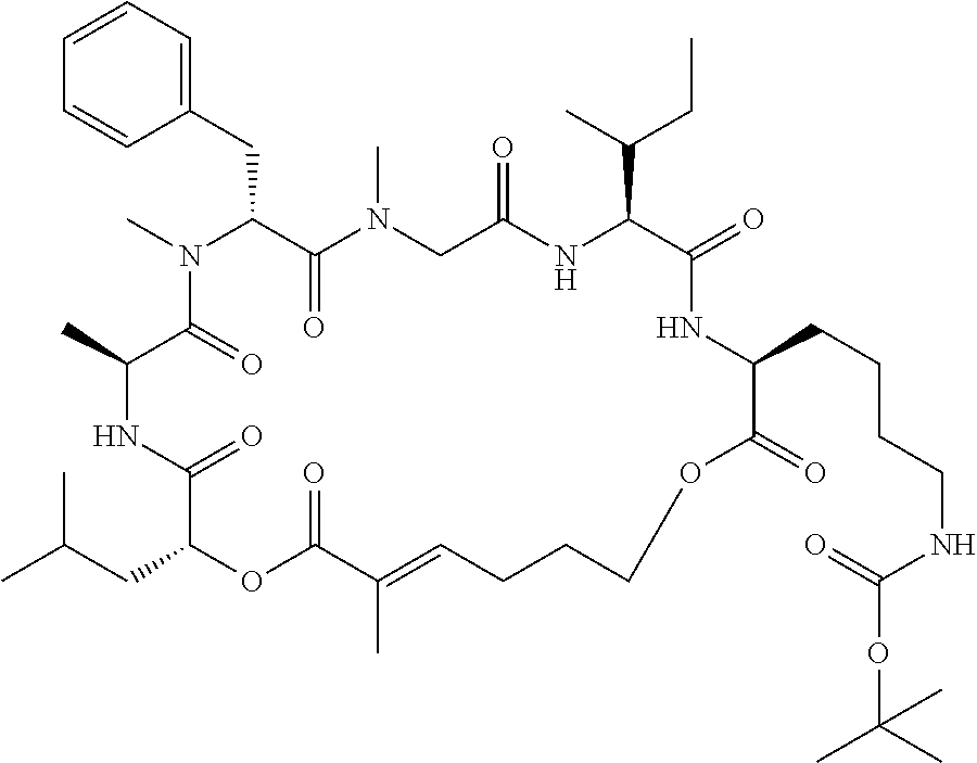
C1=CC=C(CC2C(=O)N(C)CC(=O)NC(C(C)CC)C(=O)NC(CCCCNC(=O)OC(C)(C)C)C(=O)OCCCC=C(C)C(=O)OC(CC(C)C)C(=O)NC(C)C(=O)N2C)C=C1
